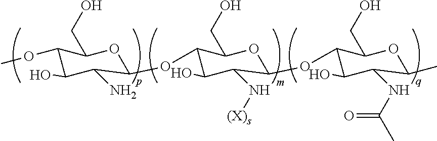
C1(OC)C(CO)OC(OC2C(CO)OC(OC3C(CO)OC(C)C(NC(C)=O)C3O)C(N[(X)s])C2O)C(N)C1O
